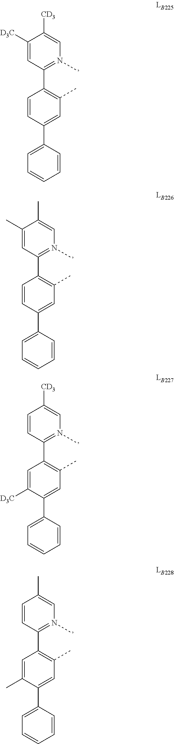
C1(C2=C(C)C=C(C3=CC=CC=C3)C=C2)=N(C)C=C([CD3])C([D3C])=C1.C1(C2=C(C)C=C(C3=CC=CC=C3)C=C2)=N(C)C=C(C)C(C)=C1.C1(C2=C(C)C=C(C3=CC=CC=C3)C([D3C])=C2)=N(C)C=C([CD3])C=C1.C1(C2=C(C)C=C(C3=CC=CC=C3)C(C)=C2)=N(C)C=C(C)C=C1
